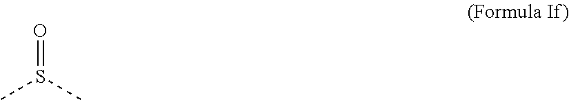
CS(C)=O
